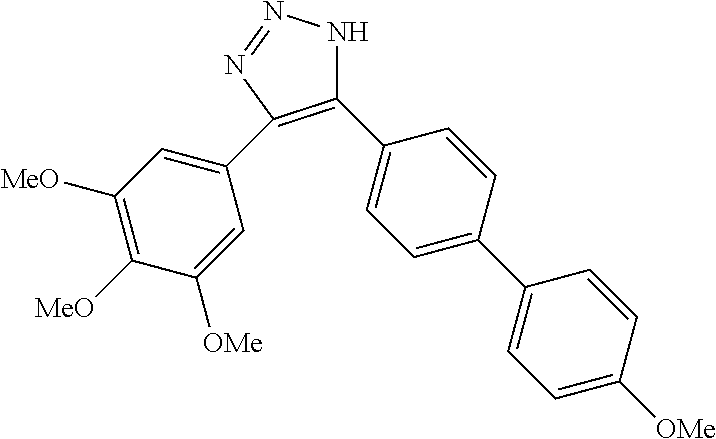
C1(C2=CC=C(C3=CC=C([OMe])C=C3)C=C2)=C(C2=CC([MeO])=C([MeO])C([OMe])=C2)N=NN1
